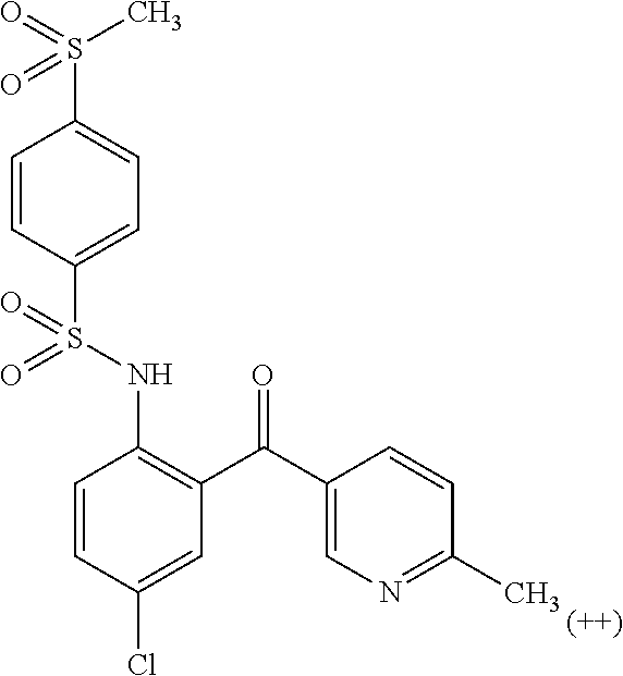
C1=CC(S(NC2=C(C(C3=CN=C(C)C=C3)=O)C=C(Cl)C=C2)(=O)=O)=CC=C1S(=O)(C)=O
